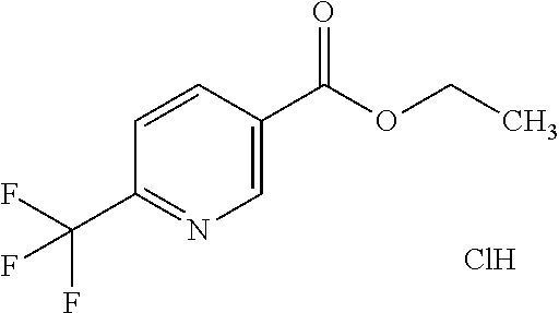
C1=CC(C(OCC)=O)=CN=C1C(F)(F)F.Cl
